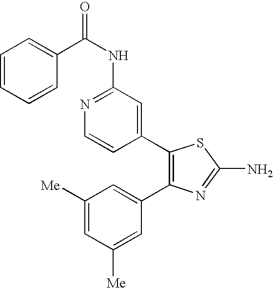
C1=CC=CC(C(NC2=NC=CC(C3=C(C4=CC([Me])=CC([Me])=C4)N=C(N)S3)=C2)=O)=C1
